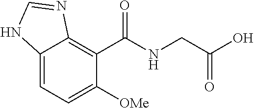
C12=CC=C([OMe])C(C(NCC(O)=O)=O)=C1N=CN2
